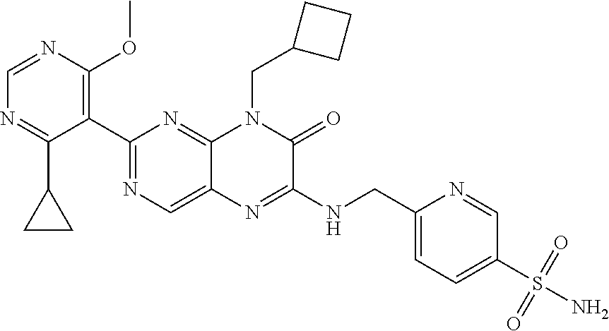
C1=NC(OC)=C(C2=NC=C3C(=N2)N(CC2CCC2)C(=O)C(NCC2=CC=C(S(=O)(=O)N)C=N2)=N3)C(C2CC2)=N1
